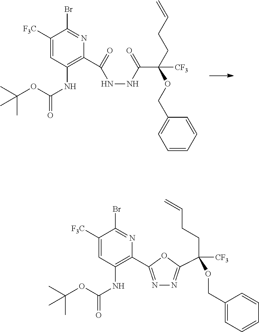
N1=C(C2=C(NC(=O)OC(C)(C)C)C=C([F3C])C(Br)=N2)OC(C(CCC=C)([CF3])OCC2=CC=CC=C2)=N1.C1(C(=O)NNC(C(OCC2=CC=CC=C2)(CCC=C)[CF3])=O)=C(NC(=O)OC(C)(C)C)C=C([F3C])C(Br)=N1
